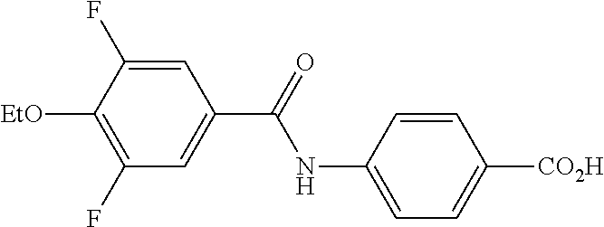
C1=C(NC(=O)C2=CC(F)=C([EtO])C(F)=C2)C=CC([CO2H])=C1
